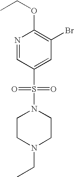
N1=CC(S(=O)(=O)N2CCN(CC)CC2)=CC(Br)=C1OCC
